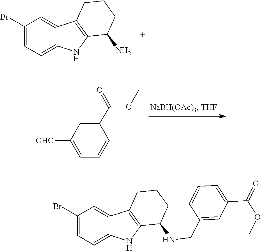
C1=C(Br)C=C2C3=C(C(N)CCC3)NC2=C1.COC(C1=CC([OHC])=CC=C1)=O.C1=C(C(=O)OC)C=C(CNC2CCCC3=C2NC2=CC=C(Br)C=C32)C=C1
